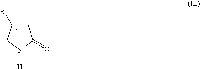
C1C([R1])CN([H])C1=O
